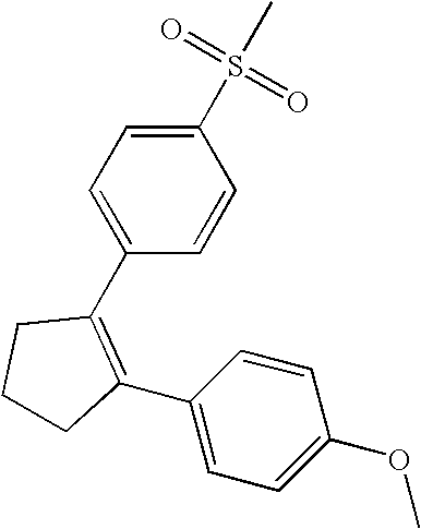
C1CC(C2=CC=C(OC)C=C2)=C(C2=CC=C(S(=O)(=O)C)C=C2)C1
